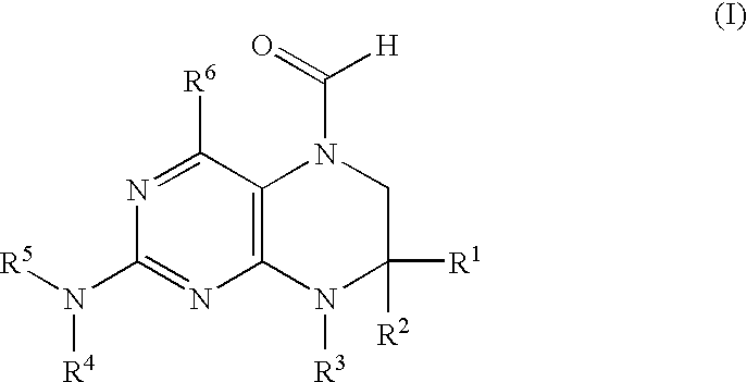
[R6]C1=NC(N([R5])[R4])=NC2=C1N(C(=O)[H])CC([R1])([R2])N2[R3]
